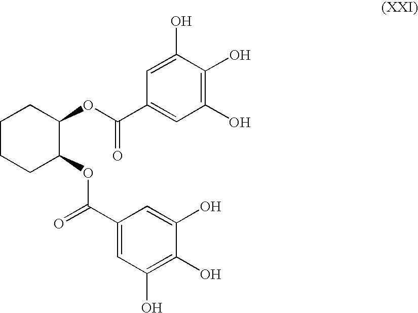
C1CCC(OC(=O)C2=CC(O)=C(O)C(O)=C2)C(OC(C2=CC(O)=C(O)C(O)=C2)=O)C1
